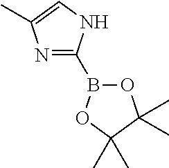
O1B(C2=NC(C)=CN2)OC(C)(C)C1(C)C
